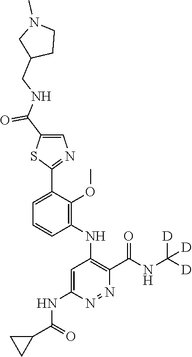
C1=C(C2=NC=C(C(NCC3CCN(C)C3)=O)S2)C(OC)=C(NC2=C(C(NC([D])([D])[D])=O)N=NC(NC(C3CC3)=O)=C2)C=C1
